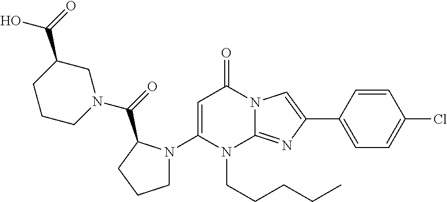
C1=C(N2CCCC2C(=O)N2CC(C(=O)O)CCC2)N(CCCCC)C2=NC(C3=CC=C(Cl)C=C3)=CN2C1=O
